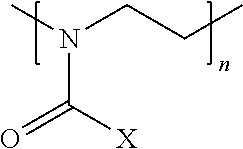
CN(CCC)C([X])=O
